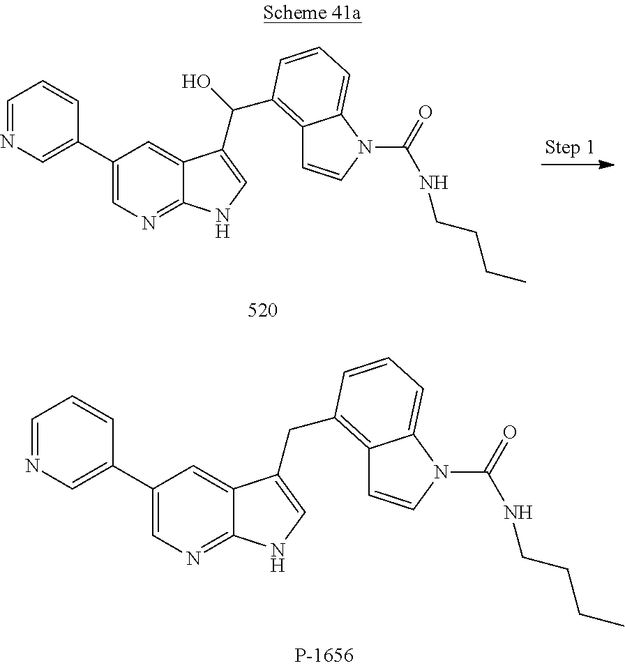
C1=NC=C(C2=CN=C3C(=C2)C(C(O)C2=C4C=CN(C(=O)NCCCC)C4=CC=C2)=CN3)C=C1.C1=NC=C(C2=CN=C3C(=C2)C(CC2=C4C=CN(C(=O)NCCCC)C4=CC=C2)=CN3)C=C1
